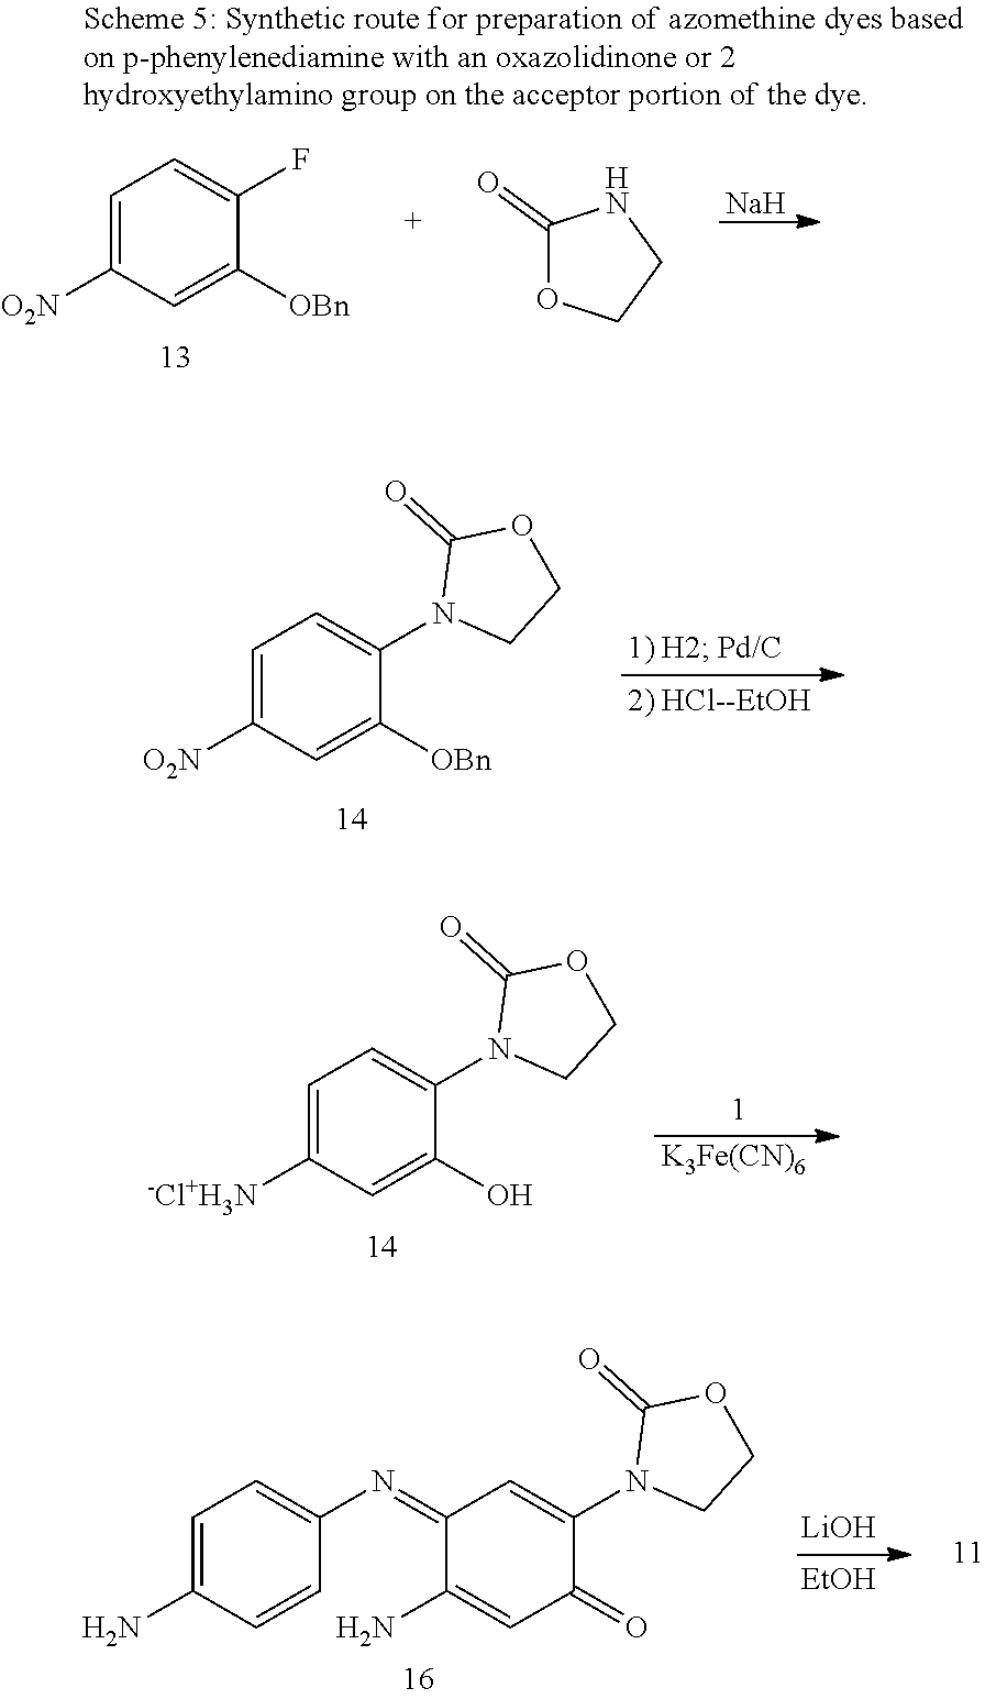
C1=C([O2N])C=C([OBn])C(F)=C1.[Na].C1(=O)OCCN1.C1=C([O2N])C=C([OBn])C(N2CCOC2=O)=C1.[K3Fe(CN)6].C1=C([-Cl+H3N])C=C(O)C(N2CCOC2=O)=C1.C1=C(N)C=CC(N=C2C(N)=CC(=O)C(N3CCOC3=O)=C2)=C1.[LiOH].[EtOH]
